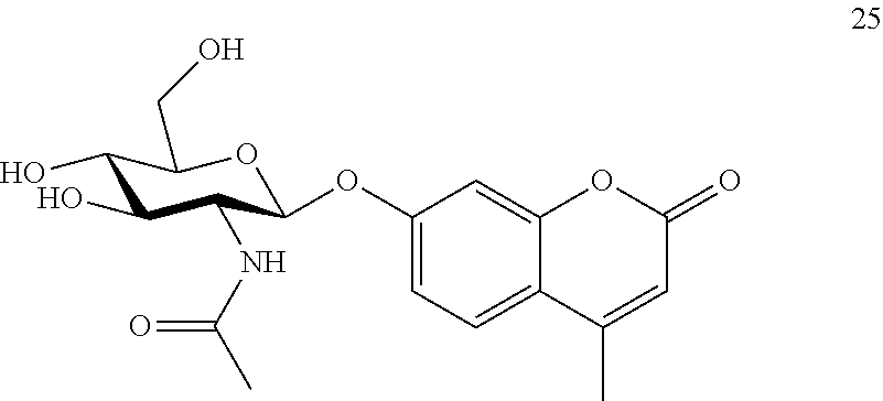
C1(O)C(O)C(NC(C)=O)C(OC2=CC=C3C(=C2)OC(=O)C=C3C)OC1CO
